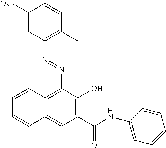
C1([O2N])=CC(N=NC2=C3C(=CC(C(NC4=CC=CC=C4)=O)=C2O)C=CC=C3)=C(C)C=C1
